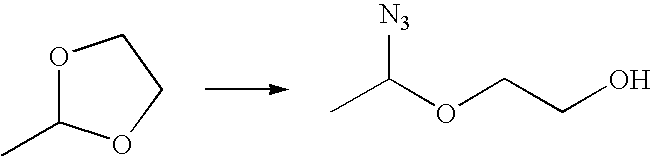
O1C(C)OCC1.CC(OCCO)[N3]
